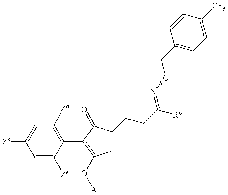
C1=C([Ze])C(C2=C(O[A])CC(CCC([R6])=NOCC3=CC=C([CF3])C=C3)C2=O)=C([Za])C=C1[Zc]
